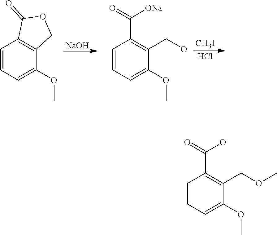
[NaOH].[CH3I].Cl.C1=CC=C(OC)C2=C1C(=O)OC2.C1=CC=C(OC)C(CO)=C1C([ONa])=O.C1=CC=C(OC)C(COC)=C1C(O)=O
